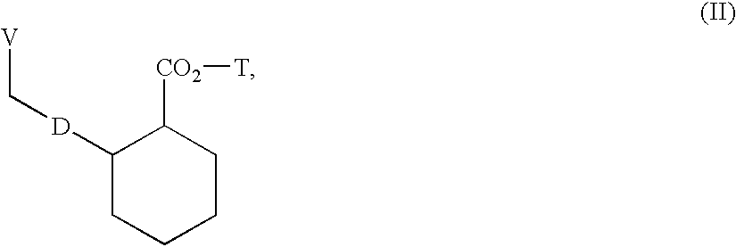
[V]C[D]C1CCCCC1[CO2][T]
